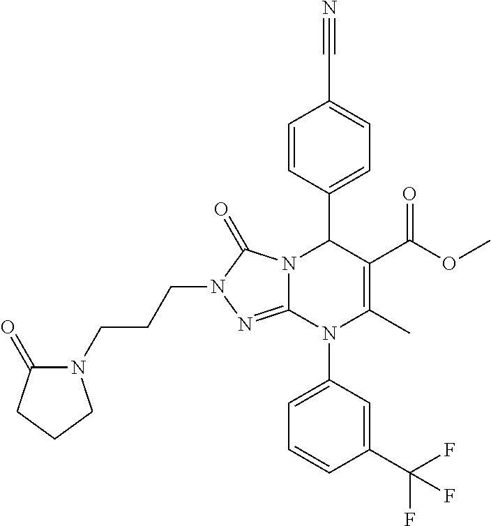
C1=CC(C2N3C(=NN(CCCN4C(=O)CCC4)C3=O)N(C3=CC=CC(C(F)(F)F)=C3)C(C)=C2C(OC)=O)=CC=C1C#N
